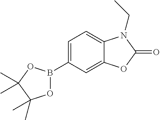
C12=CC=C(B3OC(C)(C)C(C)(C)O3)C=C1OC(=O)N2CC
